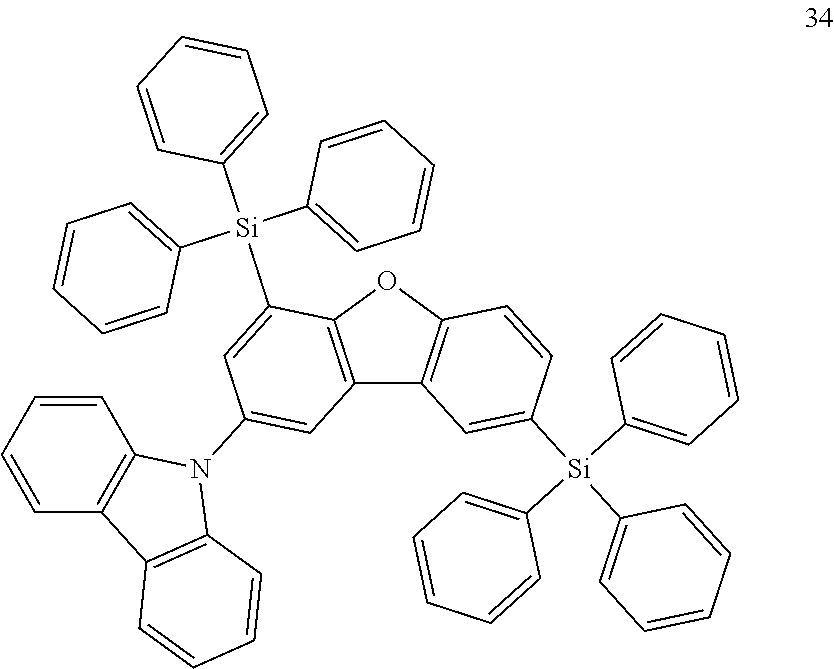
O1C2=C(C3=C1C=CC([Si](C1=CC=CC=C1)(C1=CC=CC=C1)C1=CC=CC=C1)=C3)C=C(N1C3=C(C=CC=C3)C3=C1C=CC=C3)C=C2[Si](C1=CC=CC=C1)(C1=CC=CC=C1)C1=CC=CC=C1
